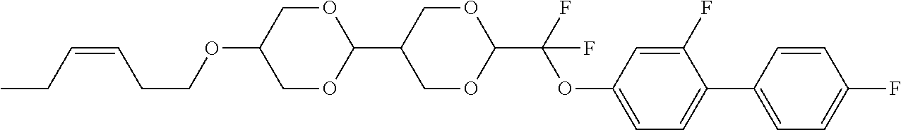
C(CCOC1COC(C2COC(C(F)(OC3=CC=C(C4=CC=C(F)C=C4)C(F)=C3)F)OC2)OC1)=CCC
